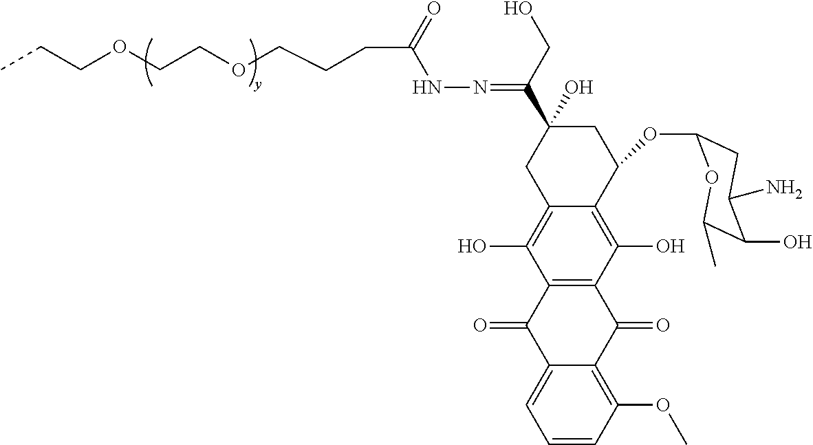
C(CCOCCOCCC)C(=O)NN=C(CO)C1(O)CC2=C(O)C3=C(C(O)=C2C(OC2CC(N)C(O)C(C)O2)C1)C(=O)C1=C(OC)C=CC=C1C3=O
